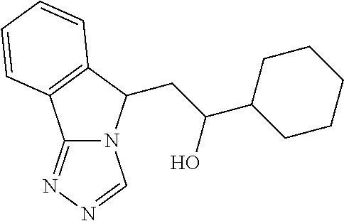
C12=NN=CN1C(CC(C1CCCCC1)O)C1=C2C=CC=C1
